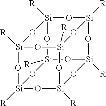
[Si]12([R])O[Si]3([R])O[Si]4([R])O[Si]([R])(O1)O[Si]1([R])O[Si]([R])(O4)O[Si]([R])(O3)O[Si]([R])(O2)O1
